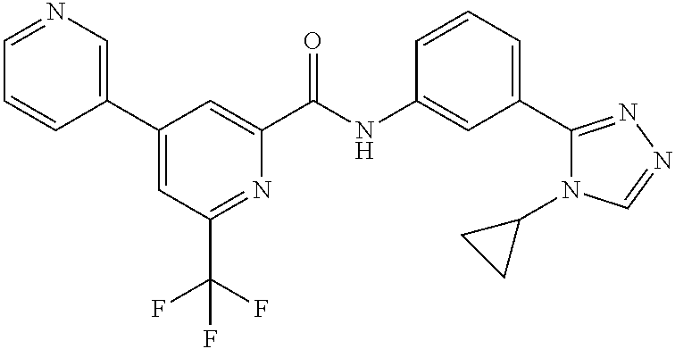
C1=NC=C(C2=CC(C(F)(F)F)=NC(C(NC3=CC(C4=NN=CN4C4CC4)=CC=C3)=O)=C2)C=C1
